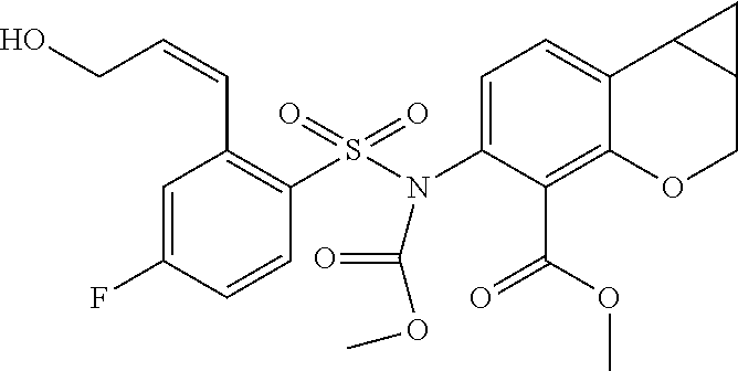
C(=CC1=C(S(N(C2=CC=C3C(=C2C(OC)=O)OCC2C3C2)C(=O)OC)(=O)=O)C=CC(F)=C1)CO
